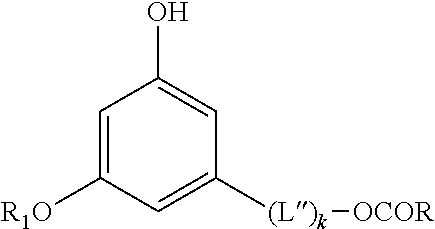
C1=C([R1O])C=C([(L)k][OCOR])C=C1O
